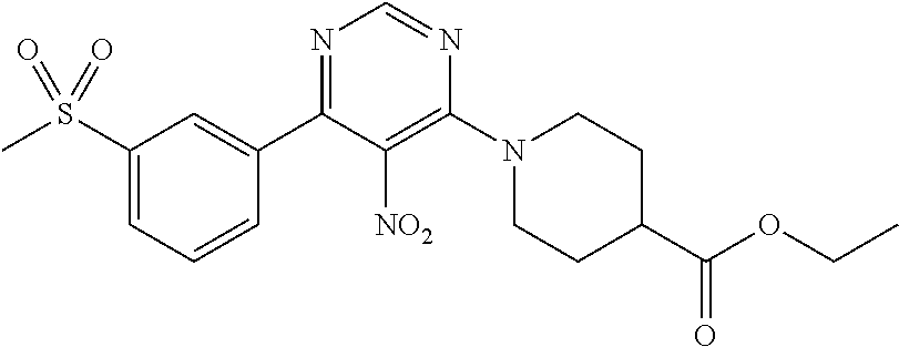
C1(S(C)(=O)=O)=CC=CC(C2=NC=NC(N3CCC(C(OCC)=O)CC3)=C2[NO2])=C1
